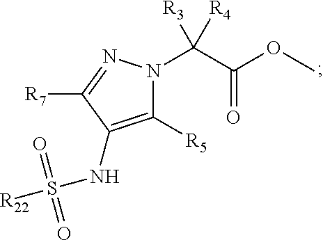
C1([R5])=C(NS([R22])(=O)=O)C([R7])=NN1C(C(OC)=O)([R3])[R4]
